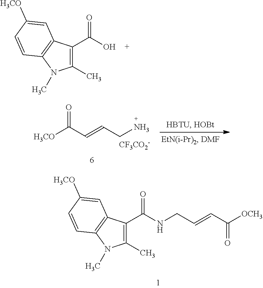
C1(C)=C(C(=O)NCC=CC(=O)[OCH3])C2=C(N1C)C=CC([H3CO])=C2.C1(C)=C(C(=O)O)C2=C(N1C)C=CC([H3CO])=C2.C(=CCN)C(=O)[H3CO].[CF3CO2-]
